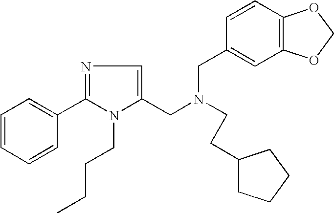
N1=C(C2=CC=CC=C2)N(CCCC)C(CN(CC2=CC3=C(C=C2)OCO3)CCC2CCCC2)=C1
